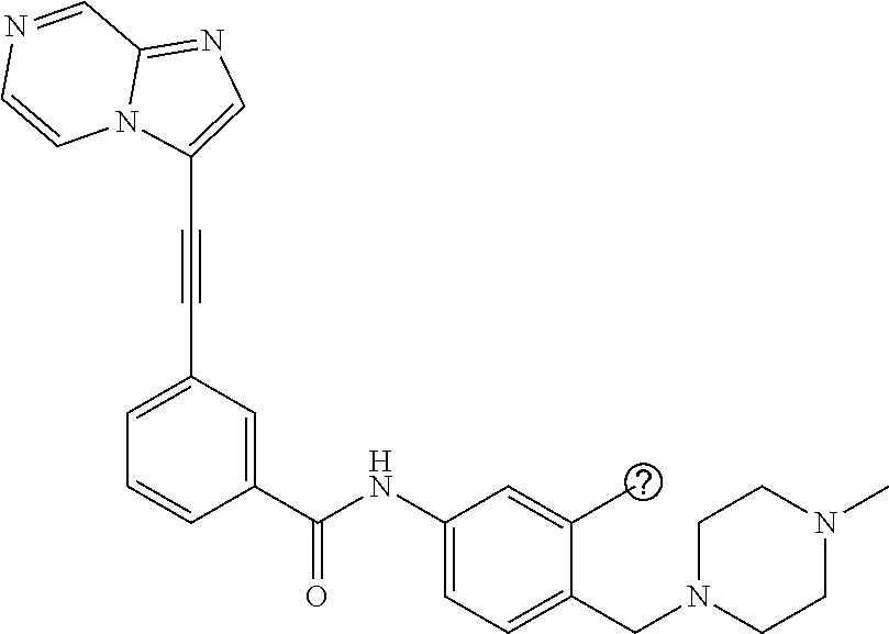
N1=CC2=NC=C(C#CC3=CC=CC(C(NC4=CC=C(CN5CCN(C)CC5)C(C)=C4)=O)=C3)N2C=C1
